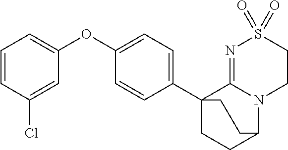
C1=CC(Cl)=CC(OC2=CC=C(C34CCC(N5C3=NS(=O)(=O)CC5)CC4)C=C2)=C1
